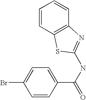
C1=CC(C(NC2=NC3=C(C=CC=C3)S2)=O)=CC=C1Br
